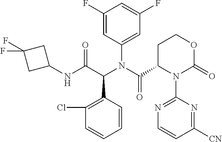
C1(Cl)=C(C(C(NC2CC(F)(F)C2)=O)N(C(C2N(C3=NC=CC([CN])=N3)C(=O)OCC2)=O)C2=CC(F)=CC(F)=C2)C=CC=C1
